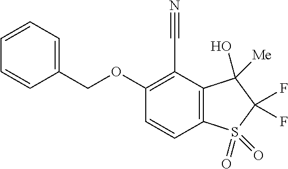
C1(COC2=C(C#N)C3=C(C=C2)S(=O)(=O)C(F)(F)C3(O)[Me])=CC=CC=C1
